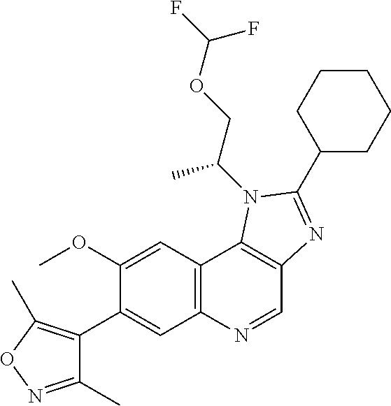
C1(OC)=CC2=C(C=C1C1=C(C)ON=C1C)N=CC1=C2N(C(COC(F)F)C)C(C2CCCCC2)=N1
